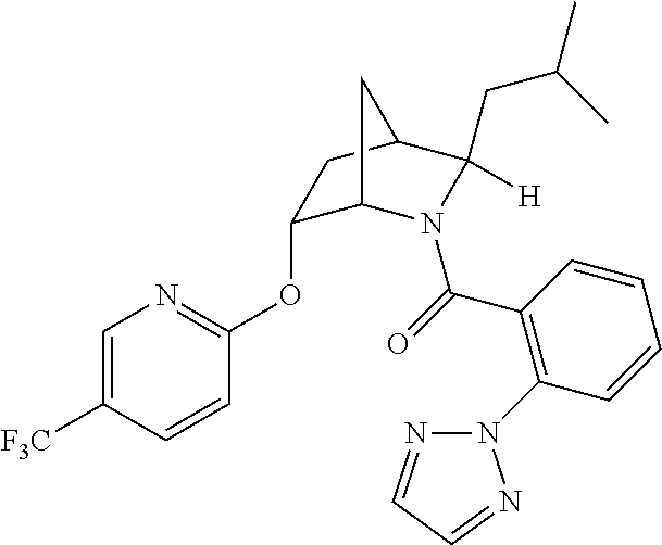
C1=C([F3C])C=CC(OC2C3N(C(=O)C4=C(N5N=CC=N5)C=CC=C4)C([H])(CC(C)C)C(C2)C3)=N1
